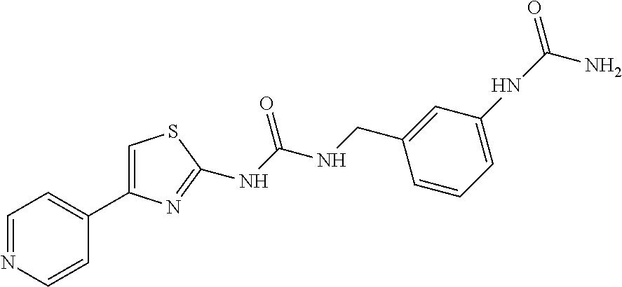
C1=NC=CC(C2=CSC(NC(NCC3=CC(NC(N)=O)=CC=C3)=O)=N2)=C1
